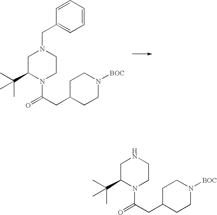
C1C(C(C)(C)C)N(C(CC2CCN([BOC])CC2)=O)CCN1CC1=CC=CC=C1.C1C(C(C)(C)C)N(C(CC2CCN([BOC])CC2)=O)CCN1
